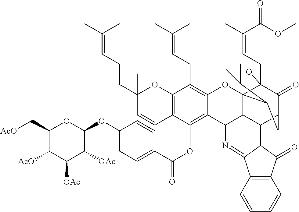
C12=C(C=CC(CCC=C(C)C)(C)O1)C(OC(=O)C1=CC=C(OC3OC(C[AcO])C([AcO])C([OAc])C3[OAc])C=C1)=C1C(=C2CC=C(C)C)OC23C(CC=C(C)C(OC)=O)(O)C(=O)C(CC2C(C)C)C2C3C1N=C1C3=C(C=CC=C3)C(=O)C21
